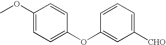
C1([CHO])=CC=CC(OC2=CC=C(OC)C=C2)=C1
